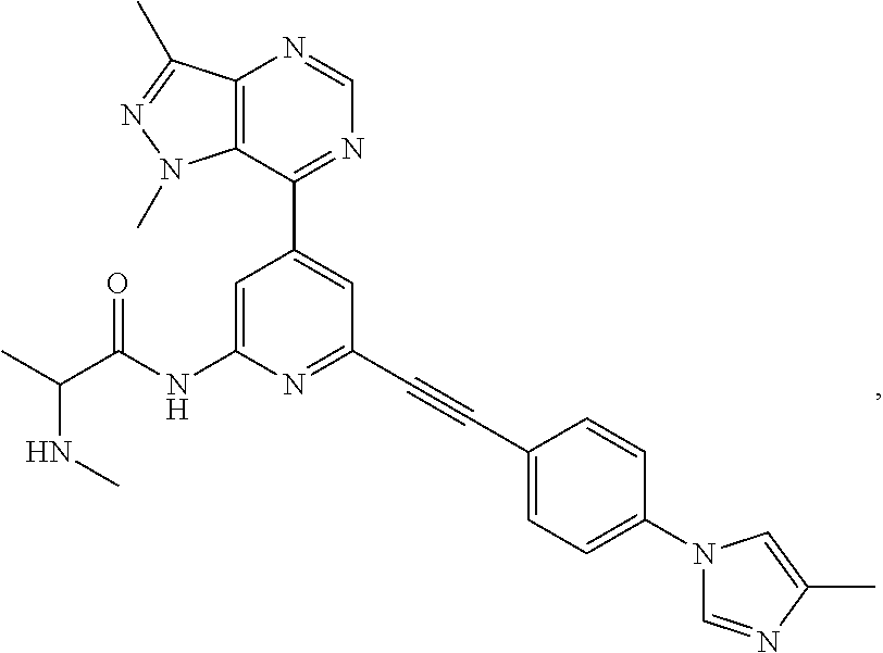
N(C(C)C(NC1=CC(C2=NC=NC3=C2N(C)N=C3C)=CC(C#CC2=CC=C(N3C=NC(C)=C3)C=C2)=N1)=O)C
